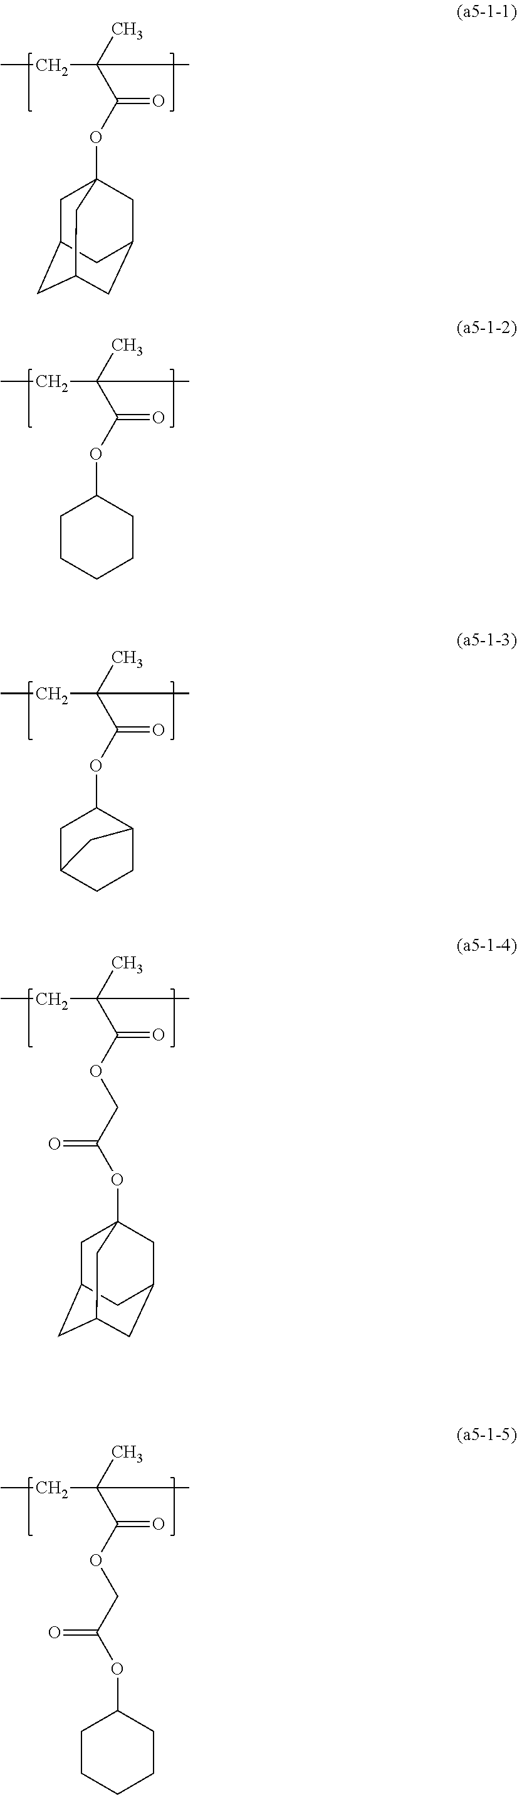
CCC(C)(C(OC12CC3CC(CC(C1)C3)C2)=O)C.CCC(C)(C(OC1CCCCC1)=O)C.CCC(C)(C(OCC(OC12CC3CC(CC(C1)C3)C2)=O)=O)C.CCC(C)(C(OCC(OC1CCCCC1)=O)=O)C.CCC(C)(C(OC1C2CCC(C1)C2)=O)C
